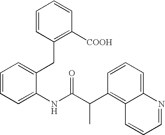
C1=CC=C(NC(C(C2=C3C(=CC=C2)N=CC=C3)C)=O)C(CC2=C([COOH])C=CC=C2)=C1
